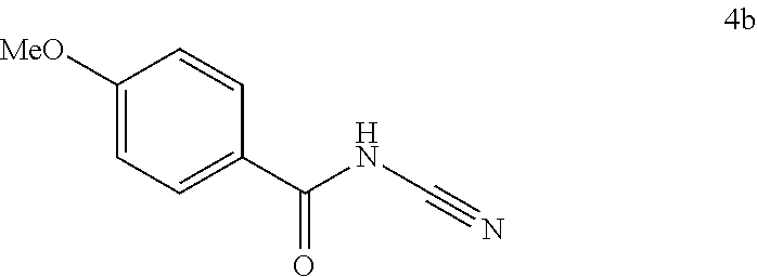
C1([MeO])=CC=C(C(NC#N)=O)C=C1
